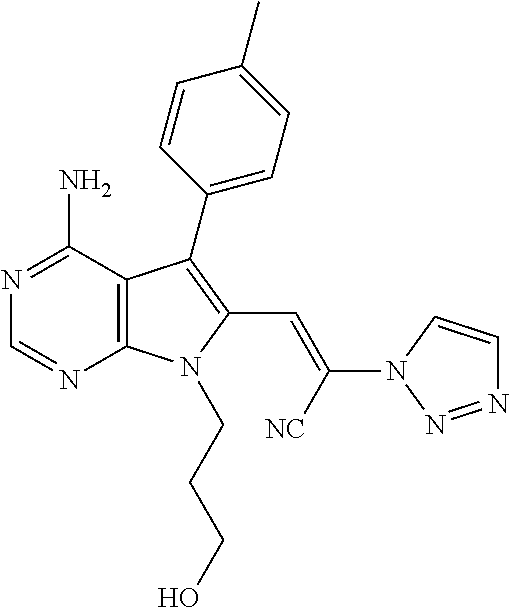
C12=C(C(N)=NC=N1)C(C1=CC=C(C)C=C1)=C(C=C([NC])N1N=NC=C1)N2CCCO
